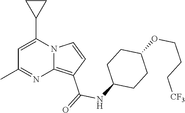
C1=C(C2CC2)N2C(=C(C(=O)NC3CCC(OCCC[CF3])CC3)C=C2)N=C1C
